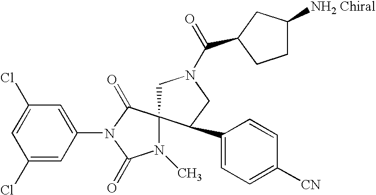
ClC1=CC(Cl)=CC(N2C(=O)C3(N(C)C2=O)CN(C(=O)C2CC([NH2 Chiral])CC2)CC3C2=CC=C([CN])C=C2)=C1
